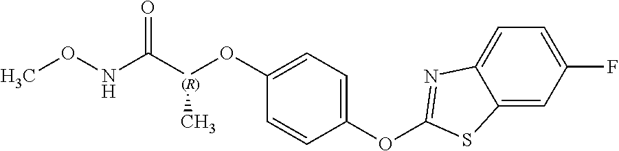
C1(OC2=NC3=CC=C(F)C=C3S2)=CC=C(O[(R)](C(NOC)=O)C)C=C1
